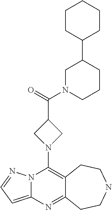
N12C(=CC=N1)N=C1C(=C2N2CC(C(=O)N3CCCC(C4CCCCC4)C3)C2)CCNCC1
